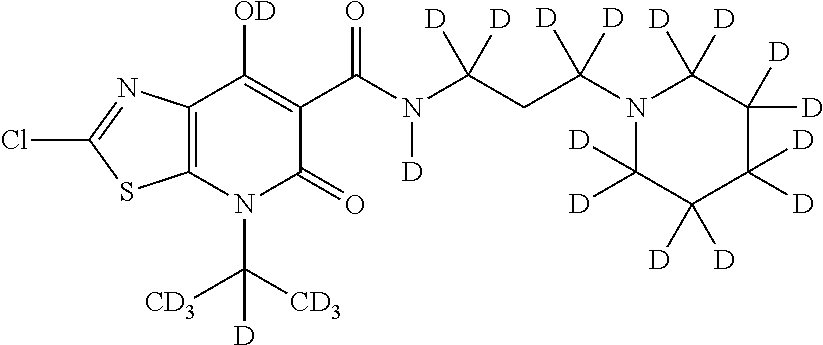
C12=C(N(C([CD3])([CD3])[D])C(=O)C(C(N(C(CC(N3C([D])([D])C([D])([D])C([D])([D])C([D])([D])C3([D])[D])([D])[D])([D])[D])[D])=O)=C1[OD])SC(Cl)=N2
